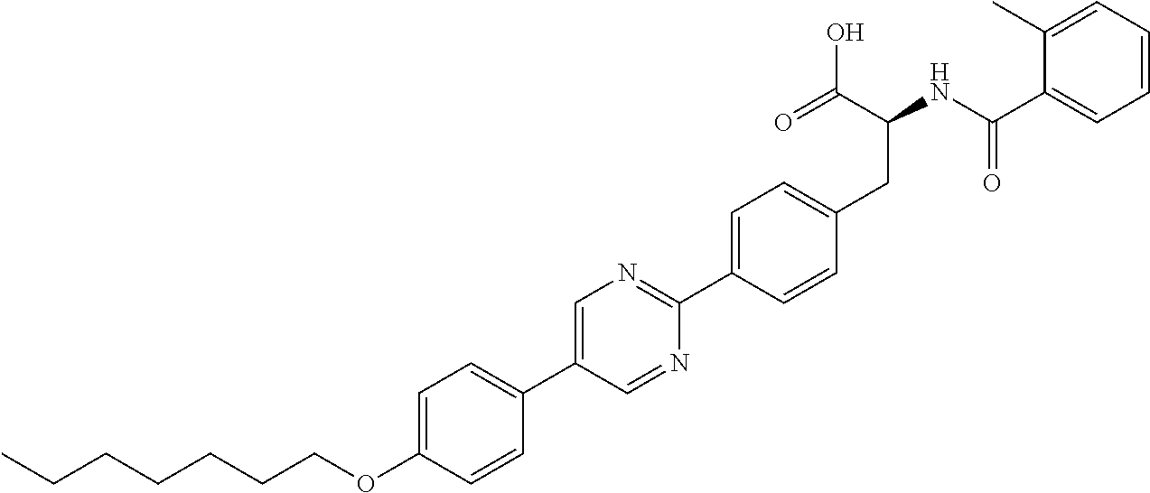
C(OC1=CC=C(C2=CN=C(C3=CC=C(CC(NC(C4=CC=CC=C4C)=O)C(O)=O)C=C3)N=C2)C=C1)CCCCCC
